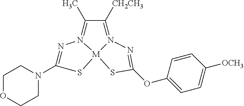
N1=C(N2CCOCC2)S[M]23N1=C(C)C([CH2CH3])=N2N=C(OC1=CC=C([OCH3])C=C1)S3
